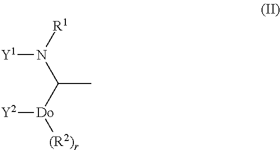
[Y1]N([R1])C([Do]([Y2])[(R2)r])C
